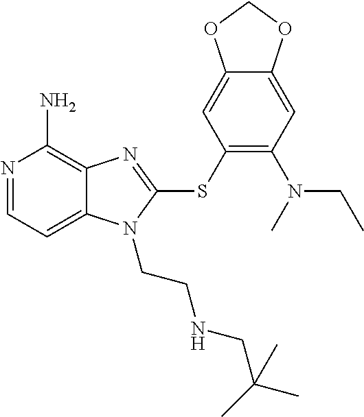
N1=CC=C2C(=C1N)N=C(SC1=C(N(C)CC)C=C3C(=C1)OCO3)N2CCNCC(C)(C)C
